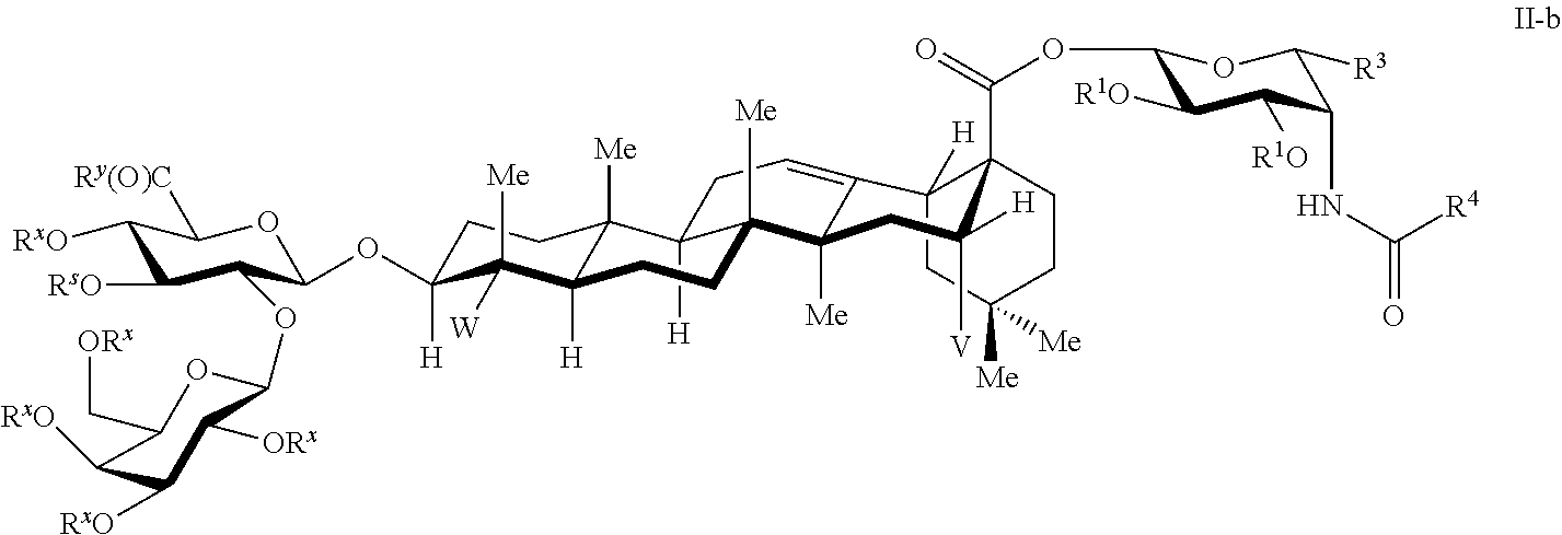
C1C2([H])C3=CCC4([H])C5([Me])C([H])(C([Me])([W])C([H])(OC6C(OC7OC(C[ORx])C([RxO])C([RxO])C7[ORx])C([RsO])C([RxO])C([Ry(O)C])O6)CC5)CCC4([Me])C3([Me])CC([H])([V])C2(C(OC2C([R1O])C([R1O])C(NC([R4])=O)C([R3])O2)=O)CCC1([Me])[Me]
